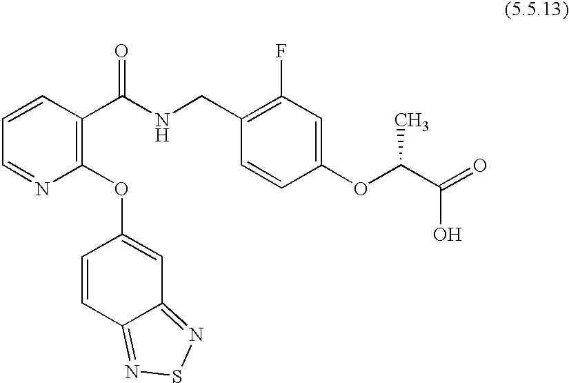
C1=CC(C(NCC2=C(F)C=C(OC(C(=O)O)C)C=C2)=O)=C(OC2=CC3=NSN=C3C=C2)N=C1
